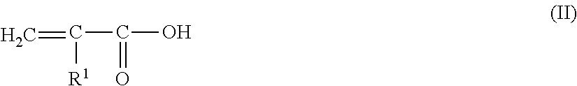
C=C(C(=O)O)[R1]
